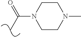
C(C)(=O)N1CCN(C)CC1
